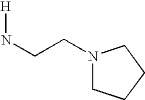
[H]NCCN1CCCC1
